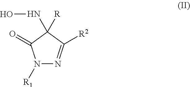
N1([R1])N=C([R2])C(NO)([R])C1=O
